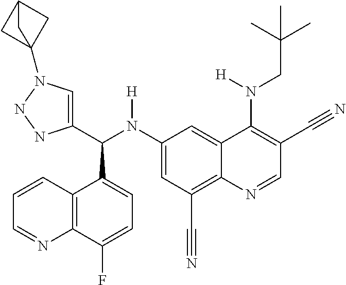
C1(N(C(C2=CN(C34CC(C3)C4)NN2)C2=CC=C(F)C3=C2C=CC=N3)[H])=CC(C#N)=C2C(=C1)C(N(CC(C)(C)C)[H])=C(C#N)C=N2
